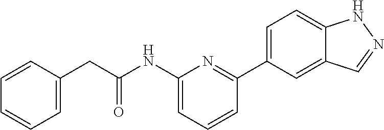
C1=CC(CC(NC2=CC=CC(C3=CC=C4C(=C3)C=NN4)=N2)=O)=CC=C1
